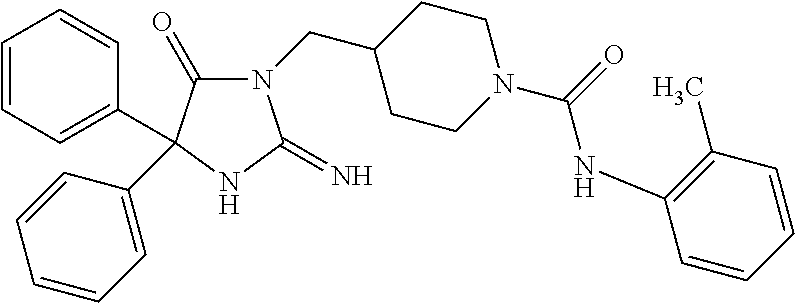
C1CC(CN2C(=O)C(C3=CC=CC=C3)(C3=CC=CC=C3)NC2=N)CCN1C(=O)NC1=C(C)C=CC=C1
